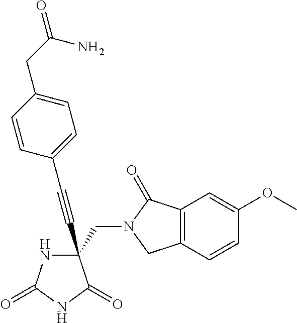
C(#CC1(CN2C(=O)C3=C(C2)C=CC(OC)=C3)NC(=O)NC1=O)C1=CC=C(CC(=O)N)C=C1
